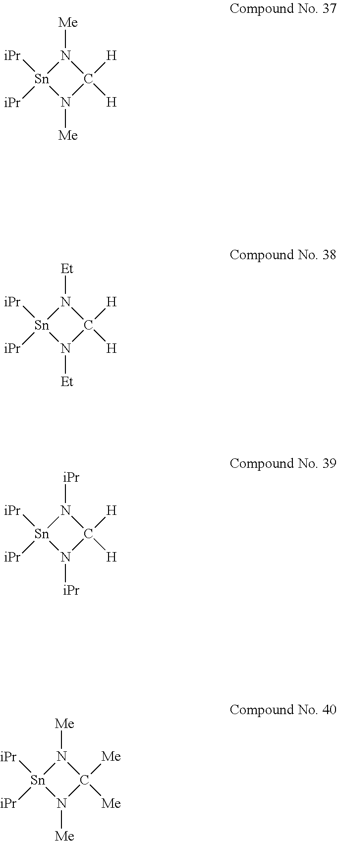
[Sn]1([iPr])([iPr])N([Me])C([H])([H])N1[Me].[Sn]1([iPr])([iPr])N([Et])C([H])([H])N1[Et].[Sn]1([iPr])([iPr])N([iPr])C([H])([H])N1[iPr].[Sn]1([iPr])([iPr])N([Me])C([Me])([Me])N1[Me]
